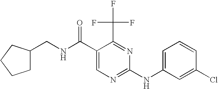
N(C(C1=CN=C(NC2=CC=CC(Cl)=C2)N=C1C(F)(F)F)=O)CC1CCCC1
